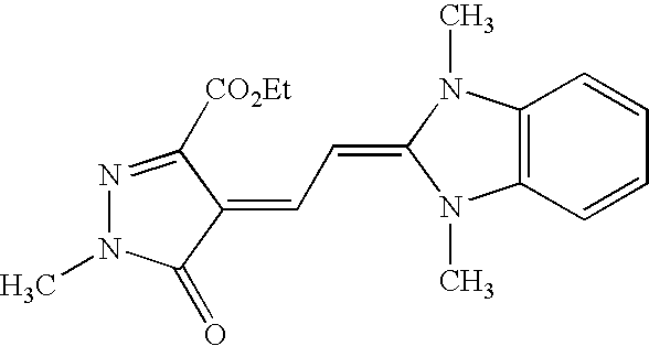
N1=C([CO2Et])C(=CC=C2N(C)C3=C(N2C)C=CC=C3)C(=O)N1C
